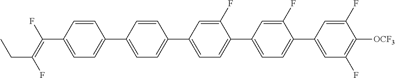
C1=CC(C(=C(F)CC)F)=CC=C1C1=CC=C(C2=CC=C(C3=CC=C(C4=CC(F)=C([OCF3])C(F)=C4)C(F)=C3)C(F)=C2)C=C1
